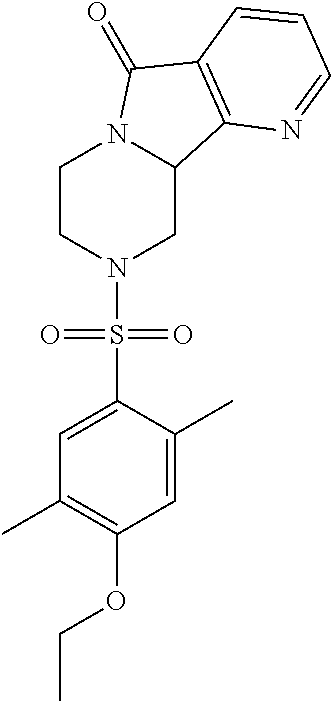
C1CN(S(C2=CC(C)=C(OCC)C=C2C)(=O)=O)CC2N1C(=O)C1=C2N=CC=C1
